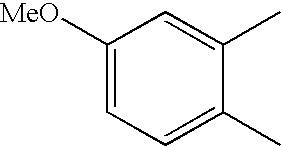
C1([MeO])=CC=C(C)C(C)=C1
